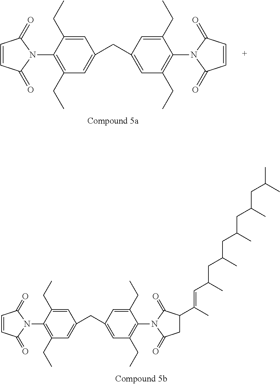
C1=CC(=O)N(C2=C(CC)C=C(CC3=CC(CC)=C(N4C(=O)C=CC4=O)C(CC)=C3)C=C2CC)C1=O.C1=CC(=O)N(C2=C(CC)C=C(CC3=CC(CC)=C(N4C(=O)C(C(=CC(CC(CC(CC(CC(C)C)C)C)C)C)C)CC4=O)C(CC)=C3)C=C2CC)C1=O
